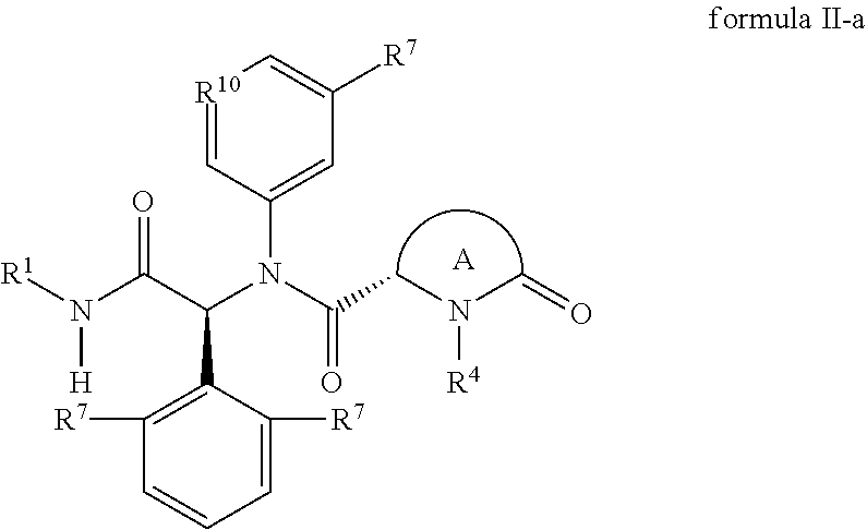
[R1]N(C(C(N(C(CN([R4])C=O)=O)C1=CC([R7])=C[R10]=C1)C1=C([R7])C=CC=C1[R7])=O)[H].[A]
